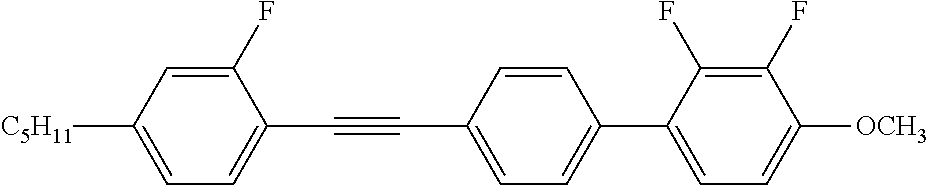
C1(F)=CC([C5H11])=CC=C1C#CC1=CC=C(C2=CC=C([OCH3])C(F)=C2F)C=C1
